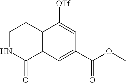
N1C(=O)C2=C(CC1)C([OTf])=CC(C(OC)=O)=C2
